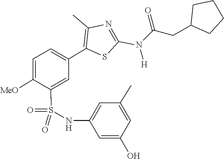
C(N(C1=NC(C)=C(C2=CC=C([MeO])C(S(=O)(NC3=CC(C)=CC(O)=C3)=O)=C2)S1)[H])(=O)CC1CCCC1
